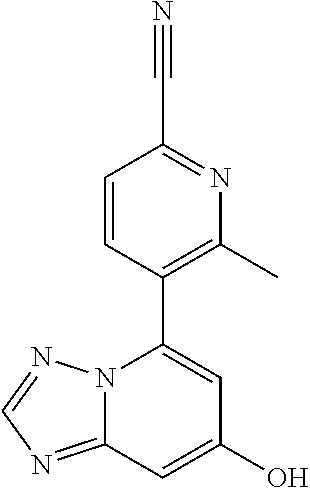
C1=CC(C2=CC(O)=CC3=NC=NN23)=C(C)N=C1C#N
